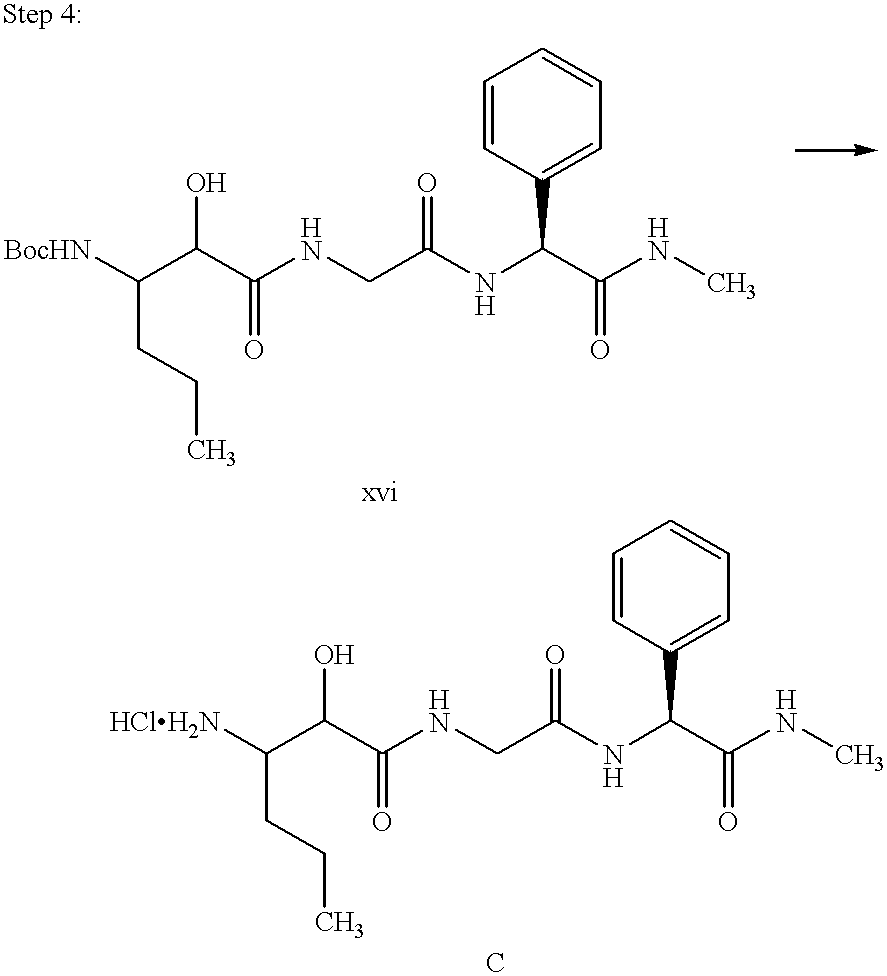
[HClH2N]C(C(C(NCC(NC(C(NC)=O)C1=CC=CC=C1)=O)=O)O)CCC.[BocHN]C(C(C(NCC(NC(C(NC)=O)C1=CC=CC=C1)=O)=O)O)CCC
